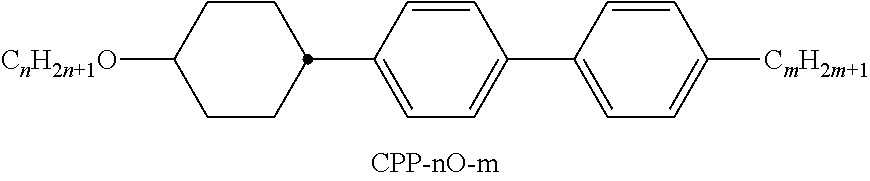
C1CC([CnH2n+1O])CCC1C1=CC=C(C2=CC=C([CmH2m+1])C=C2)C=C1
